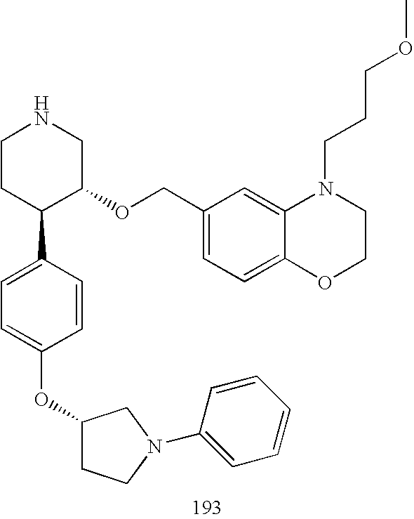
C1CC(C2=CC=C(OC3CCN(C4=CC=CC=C4)C3)C=C2)C(OCC2=CC=C3C(=C2)N(CCCOC)CCO3)CN1
